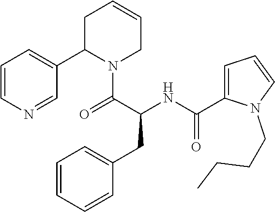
C1=CN=CC(C2N(C(C(NC(=O)C3=CC=CN3CCCC)CC3=CC=CC=C3)=O)CC=CC2)=C1
